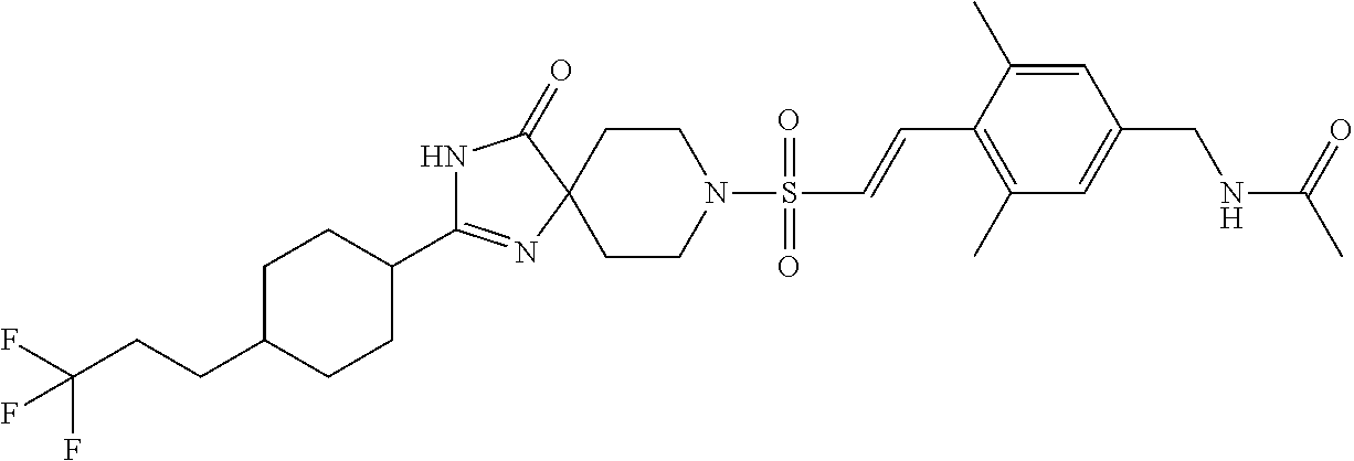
N1C(=O)C2(N=C1C1CCC(CCC(F)(F)F)CC1)CCN(S(=O)(=O)C=CC1=C(C)C=C(CNC(=O)C)C=C1C)CC2
